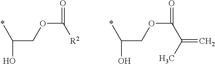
*C(O)COC([R2])=O.*C(O)COC(C(C)=C)=O
